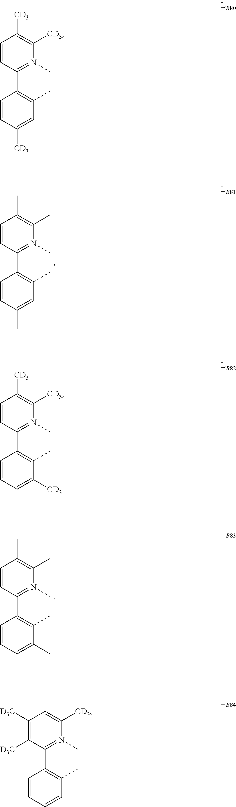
C1=CC(C)=CC(C)=C1C1=N(C)C(C)=C(C)C=C1.C1=CC=C(C)C(C)=C1C1=N(C)C(C)=C(C)C=C1.C1=CC([CD3])=CC(C)=C1C1=N(C)C([CD3])=C([CD3])C=C1.C1=CC=C([CD3])C(C)=C1C1=N(C)C([CD3])=C([CD3])C=C1.C1=CC=CC(C)=C1C1=N(C)C([CD3])=CC([D3C])=C1[D3C]
